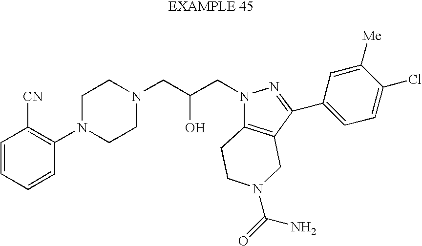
C1=CC=CC(N2CCN(CC(CN3C4=C(CN(C(=O)N)CC4)C(C4=CC=C(Cl)C([Me])=C4)=N3)O)CC2)=C1[CN]
